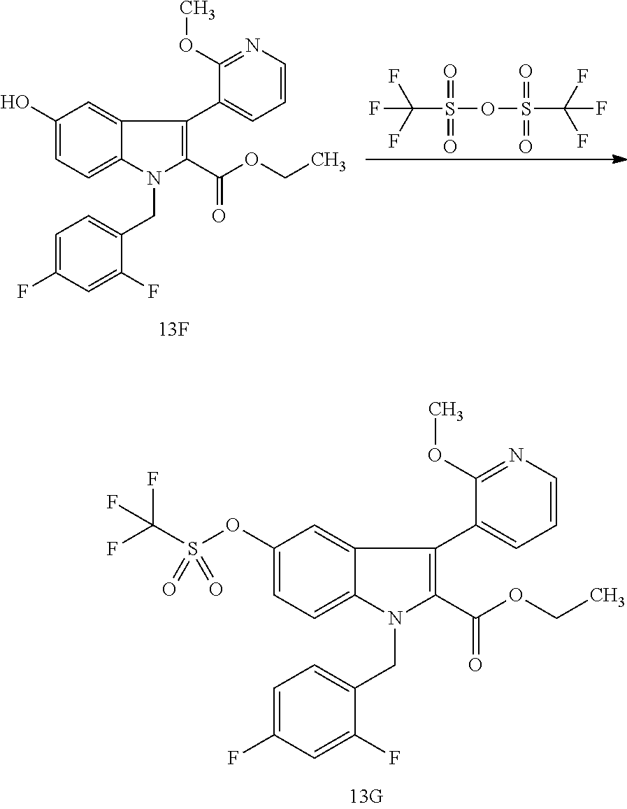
OC1=CC=C2C(=C1)C(C1=CC=CN=C1OC)=C(C(OCC)=O)N2CC1=CC=C(F)C=C1F.C(S(OS(C(F)(F)F)(=O)=O)(=O)=O)(F)(F)F.S(OC1=CC=C2C(=C1)C(C1=CC=CN=C1OC)=C(C(OCC)=O)N2CC1=CC=C(F)C=C1F)(=O)(=O)C(F)(F)F
